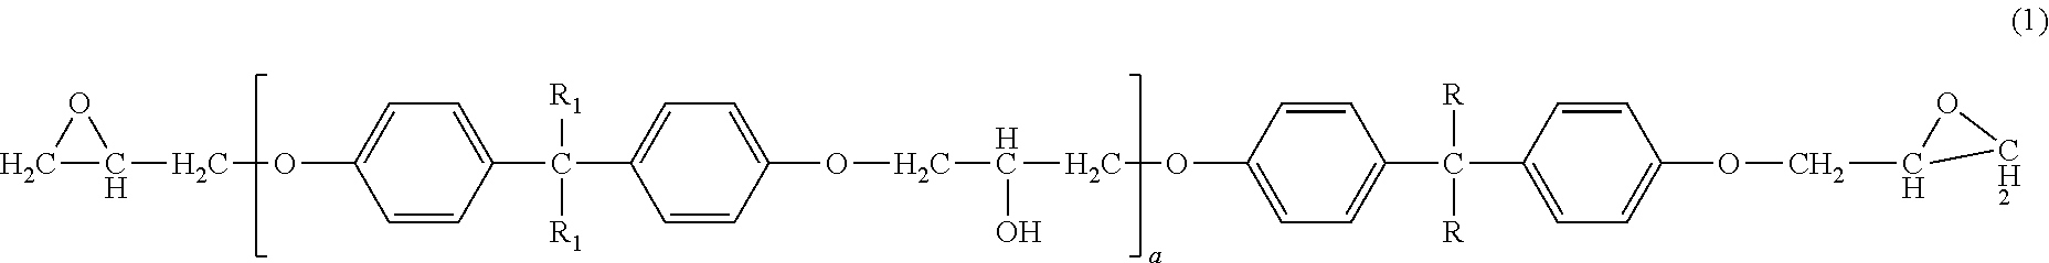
C1C(COC2=CC=C(C([R1])([R1])C3=CC=C(OCC(O)COC4=CC=C(C([R])([R])C5=CC=C(OCC6O[CH2]6)C=C5)C=C4)C=C3)C=C2)O1
